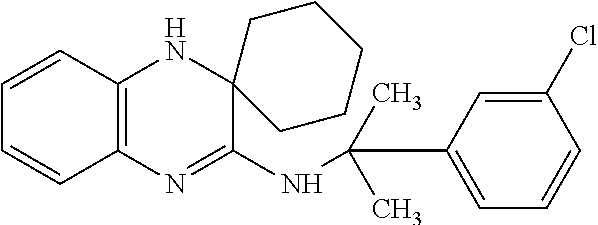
C1=CC2=C(C=C1)N=C(NC(C)(C)C1=CC=CC(Cl)=C1)C1(N2)CCCCC1
